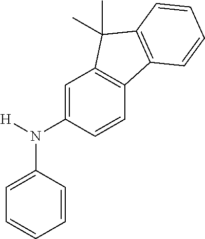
N(C1=CC=CC=C1)([H])C1=CC2=C(C=C1)C1=C(C2(C)C)C=CC=C1
